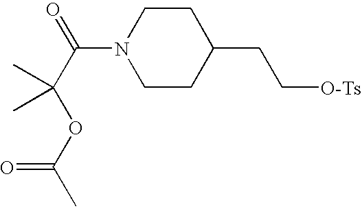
O=C(OC(C(=O)N1CCC(CC[O-Ts])CC1)(C)C)C
